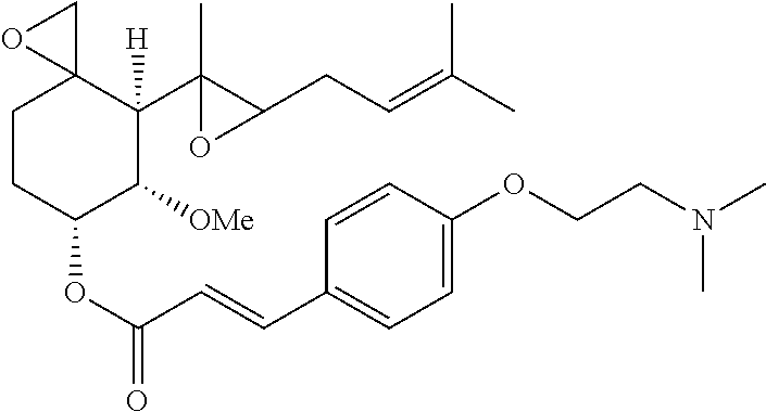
C1CC(OC(=O)C=CC2=CC=C(OCCN(C)C)C=C2)C([OMe])C(C2(C)C(CC=C(C)C)O2)([H])C12CO2
